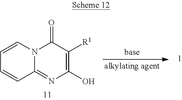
C1=CN2C(=NC(O)=C([R1])C2=O)C=C1
